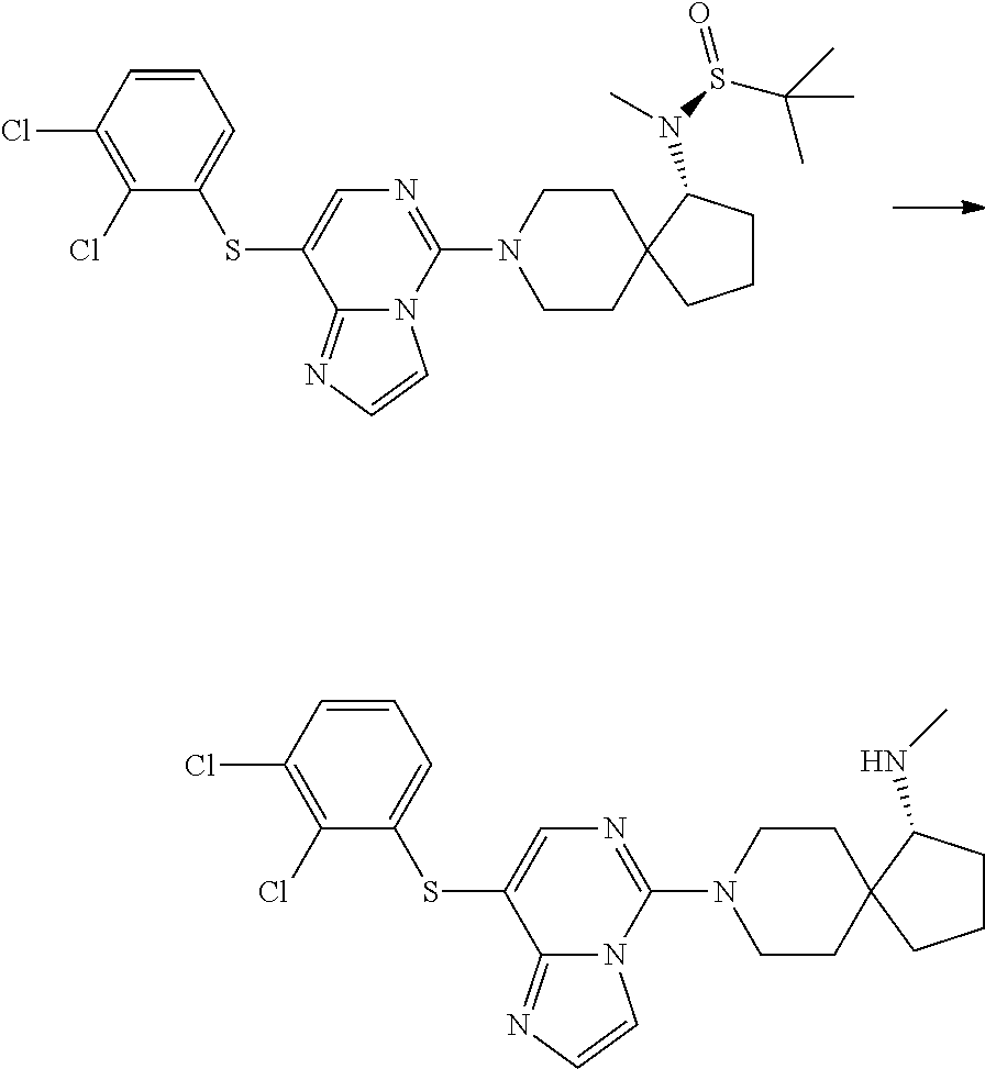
C1=CC(Cl)=C(Cl)C(SC2=CN=C(N3CCC4(CC3)CCCC4N(S(=O)C(C)(C)C)C)N3C2=NC=C3)=C1.C1=CC(Cl)=C(Cl)C(SC2=CN=C(N3CCC4(CC3)CCCC4NC)N3C2=NC=C3)=C1
